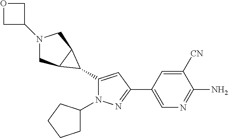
C1(C2C3CN(C4COC4)CC32)=CC(C2=CN=C(N)C([CN])=C2)=NN1C1CCCC1
